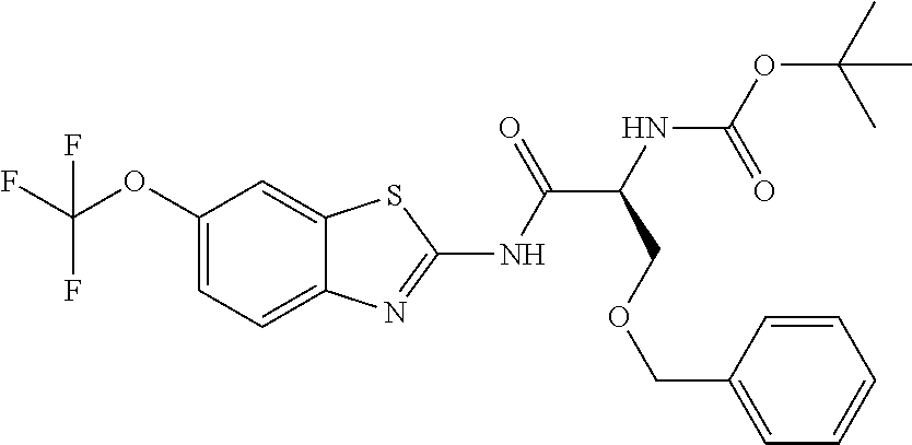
C1(OC(F)(F)F)=CC=C2C(=C1)SC(NC(C(NC(OC(C)(C)C)=O)COCC1=CC=CC=C1)=O)=N2
